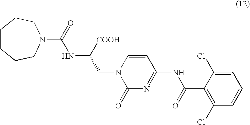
N(C([COOH])CN1C(=O)N=C(NC(C2=C(Cl)C=CC=C2Cl)=O)C=C1)C(N1CCCCCC1)=O
